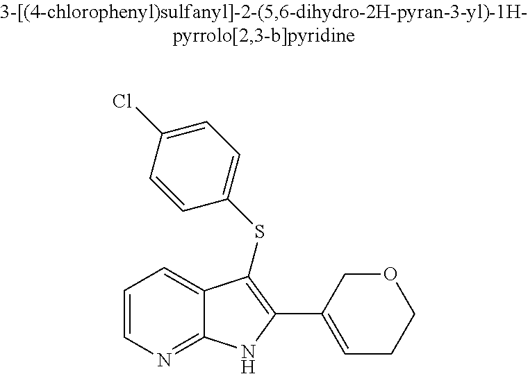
C1=CN=C2C(=C1)C(SC1=CC=C(Cl)C=C1)=C(C1=CCCOC1)N2
